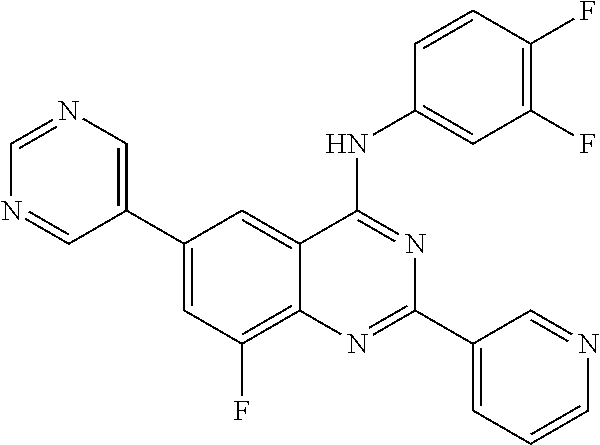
C1=C(C2=CN=CN=C2)C=C2C(=C1F)N=C(C1=CC=CN=C1)N=C2NC1=CC(F)=C(F)C=C1
